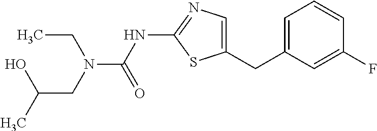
C(N(CC)C(=O)NC1=NC=C(CC2=CC=CC(F)=C2)S1)C(O)C
